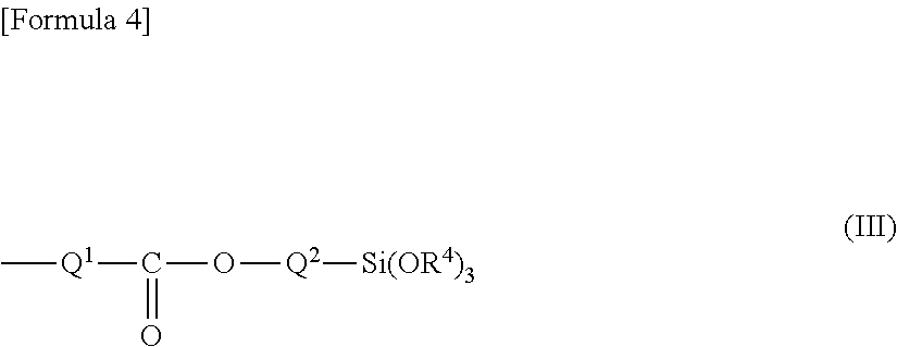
C[Q1]C(O[Q2][Si(OR4)3])=O
